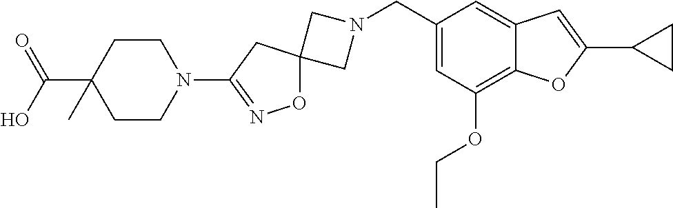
C1N(CC2=CC(OCC)=C3C(=C2)C=C(C2CC2)O3)CC12ON=C(N1CCC(C(O)=O)(C)CC1)C2
